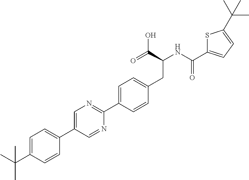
CC(C1=CC=C(C2=CN=C(C3=CC=C(CC(C(O)=O)NC(=O)C4=CC=C(C(C)(C)C)S4)C=C3)N=C2)C=C1)(C)C
